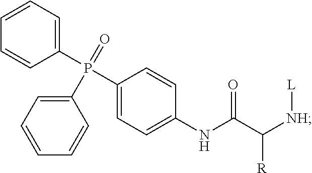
C1(P(C2=CC=C(NC(C([NH][L])[R])=O)C=C2)(=O)C2=CC=CC=C2)=CC=CC=C1
